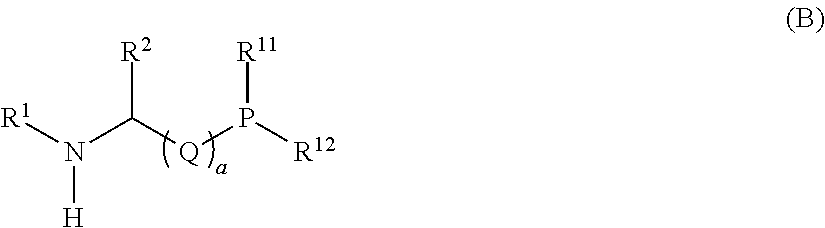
N(C([Q]P([R12])[R11])[R2])([R1])[H]
